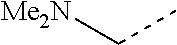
[Me2N]CC
